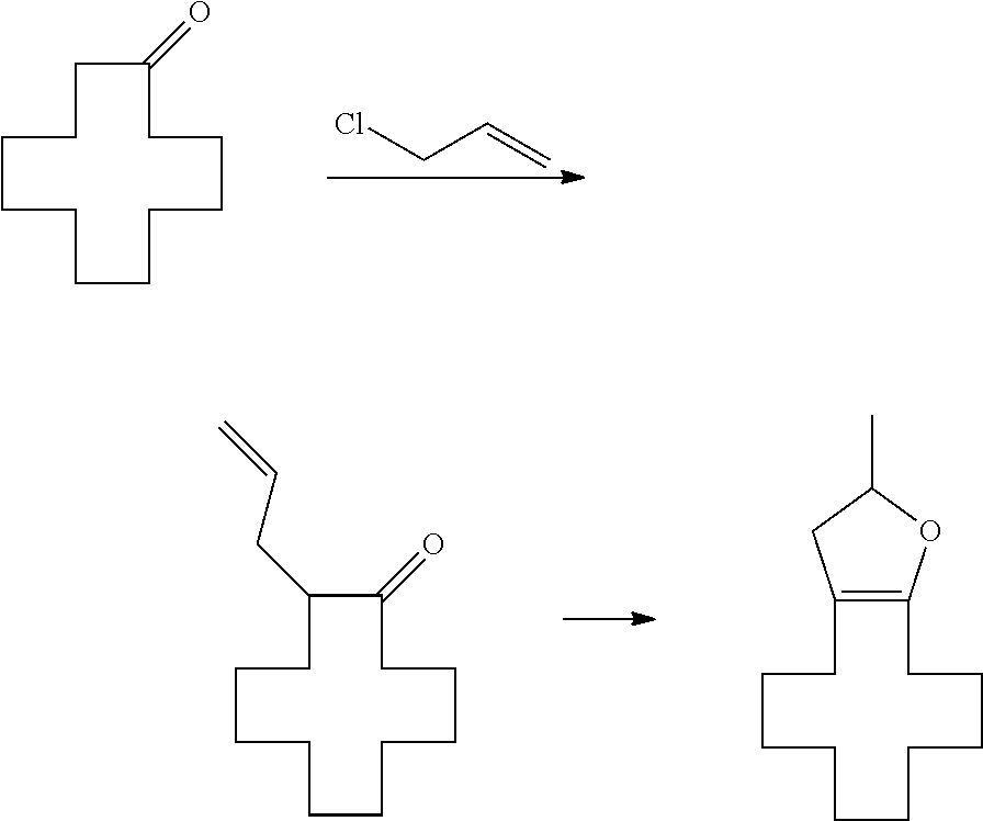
C1CCCCCC(=O)CCCCC1.ClCC=C.C1CCCCCC(=O)C(CC=C)CCCC1.C1CCCCCC2=C(CCCC1)CC(C)O2
